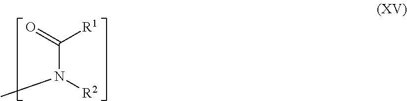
C(N([R2])C)(=O)[R1]
